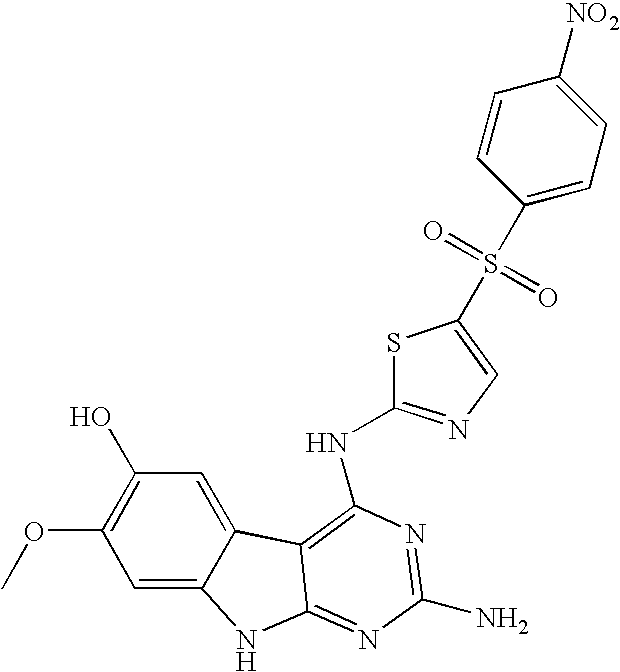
N(C1=NC=C(S(C2=CC=C([NO2])C=C2)(=O)=O)S1)C1=C2C3=CC(O)=C(OC)C=C3NC2=NC(N)=N1
